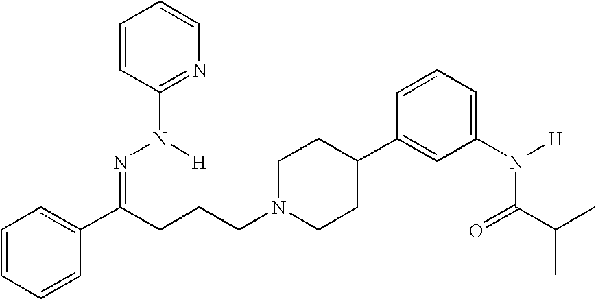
C1=CC=CC(C(CCCN2CCC(C3=CC(N([H])C(=O)C(C)C)=CC=C3)CC2)=NN([H])C2=NC=CC=C2)=C1
